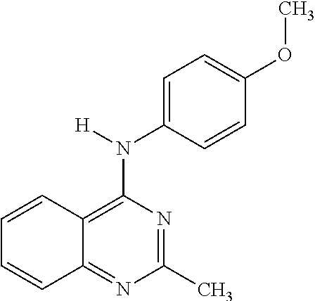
C1(C)=NC(N(C2=CC=C(OC)C=C2)[H])=C2C(=N1)C=CC=C2
